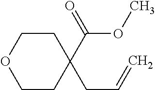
O1CCC(CC=C)(C(OC)=O)CC1
